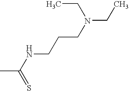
CC(NCCCN(CC)CC)=S
